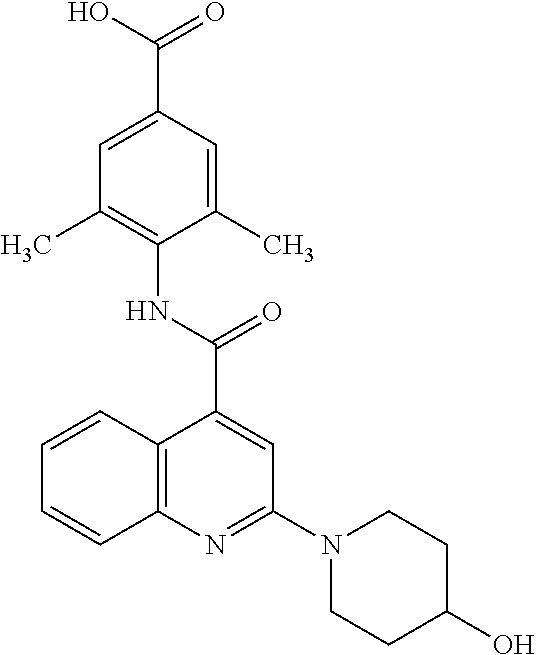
C12=C(N=C(N3CCC(O)CC3)C=C1C(NC1=C(C)C=C(C(O)=O)C=C1C)=O)C=CC=C2
